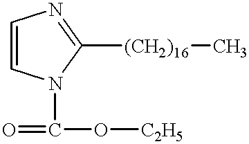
C1=CN(C(=O)O[C2H5])C([(CH2)16]C)=N1
